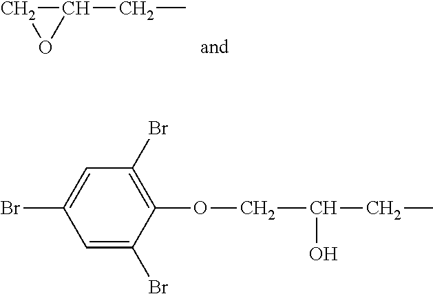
C1(CC)CO1.C(COC1=C(Br)C=C(Br)C=C1Br)(CC)O
